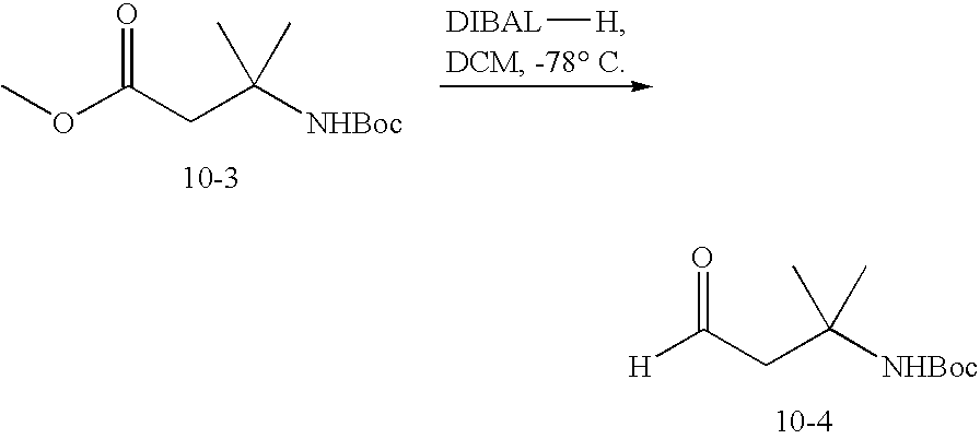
O(C(CC([NHBoc])(C)C)=O)C.[DIBAL][H].[H]C(CC([NHBoc])(C)C)=O
